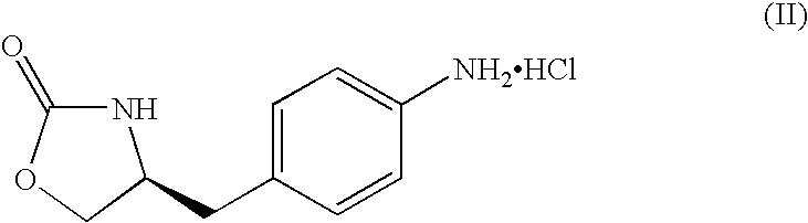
N1C(=O)OCC1CC1=CC=C([NH2HCl])C=C1
